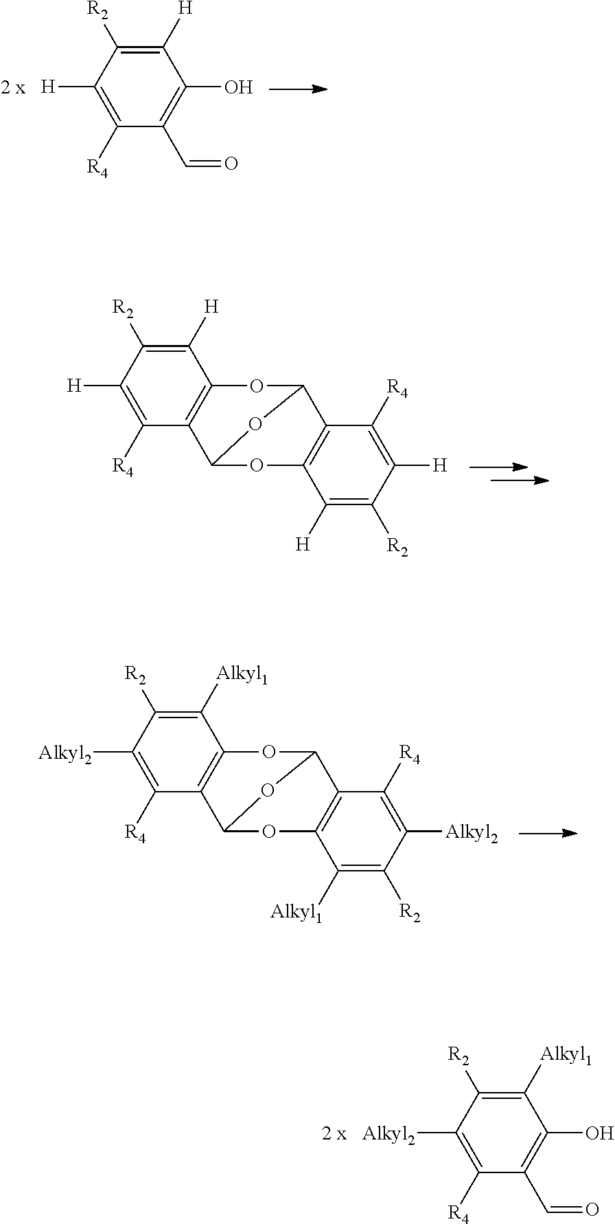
C1([H])=C([R2])C([H])=C([R4])C(C=O)=C1O.[2 x].C1([H])=C([R2])C([H])=C([R4])C2=C1OC1C3=C(OC2O1)C([H])=C([R2])C([H])=C3[R4].C1([Alkyl1])=C([R2])C([Alkyl2])=C([R4])C2=C1OC1C3=C(OC2O1)C([Alkyl1])=C([R2])C([Alkyl2])=C3[R4].C1([Alkyl1])=C([R2])C([Alkyl2])=C([R4])C(C=O)=C1O.[2 x]
